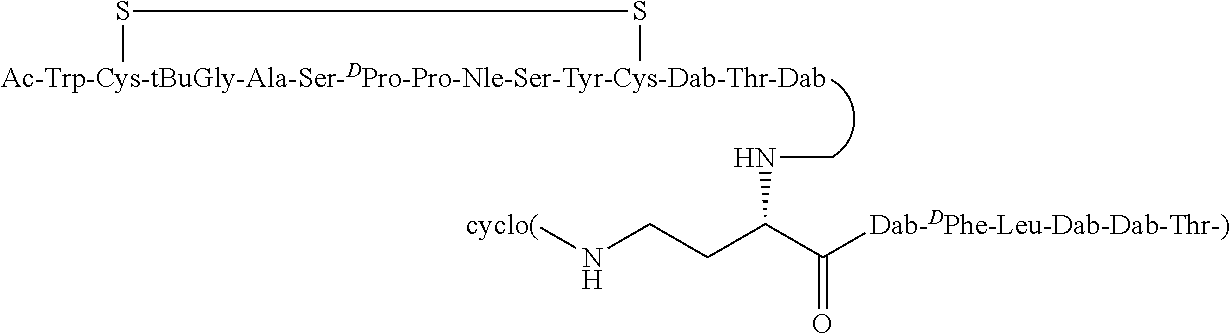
[cyclo(]NCCC(C([Dab-DPhe-Leu-Dab-Dab-Thr-)])=O)NC.[Ac-Trp-Cys-tBuGly-Ala-Ser-DPro-Pro-Nle-Ser-Tyr-Cys-Dab-Thr-Dab]1SS1
